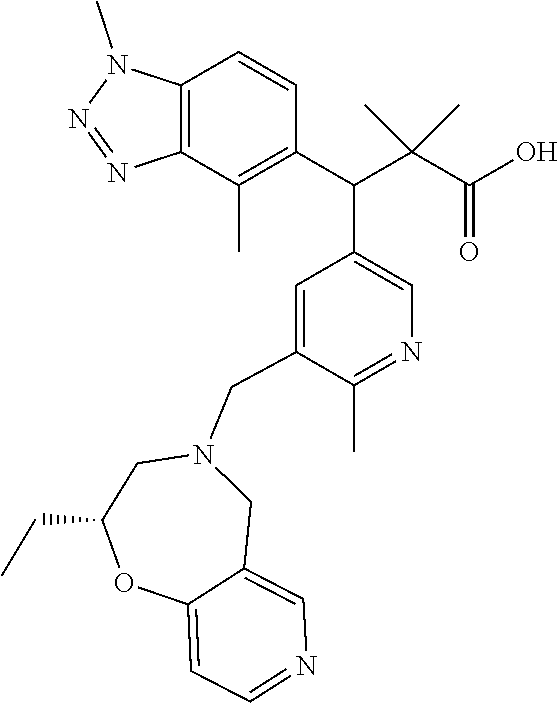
C12=C(C(C)=C(C(C(C(O)=O)(C)C)C3=CN=C(C)C(CN4CC(CC)OC5=CC=NC=C5C4)=C3)C=C1)N=NN2C
